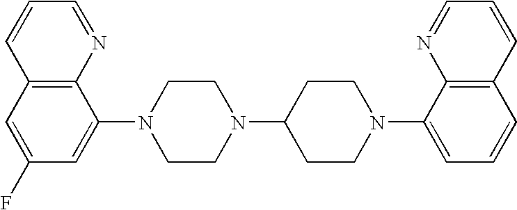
C12=C(C=C(F)C=C1N1CCN(C3CCN(C4=CC=CC5=C4N=CC=C5)CC3)CC1)C=CC=N2
